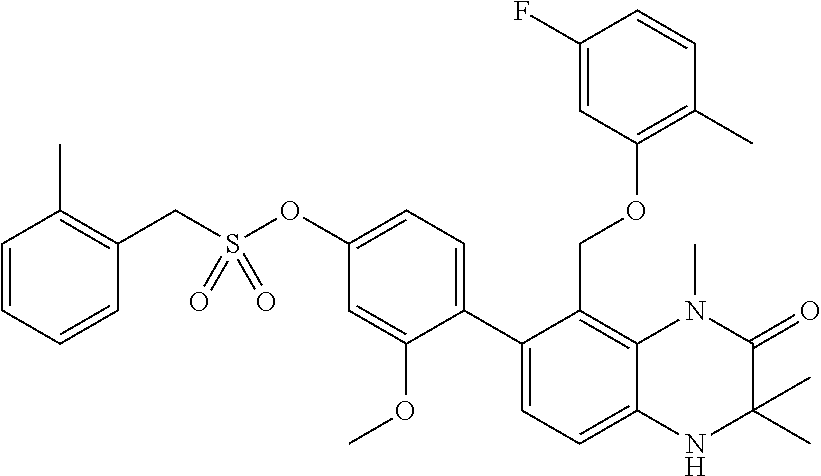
C12=C(COC3=C(C)C=CC(F)=C3)C(C3=CC=C(OS(CC4=C(C)C=CC=C4)(=O)=O)C=C3OC)=CC=C1NC(C)(C)C(=O)N2C
